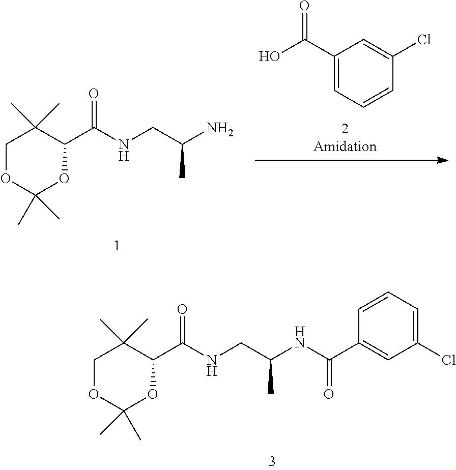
C1OC(C)(C)OC(C(NCC(N)C)=O)C1(C)C.C1=CC(Cl)=CC(C(O)=O)=C1.C1OC(C)(C)OC(C(NCC(NC(C2=CC(Cl)=CC=C2)=O)C)=O)C1(C)C
